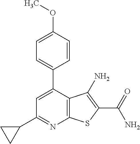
C1(C2=CC(C3CC3)=NC3=C2C(N)=C(C(=O)N)S3)=CC=C(OC)C=C1
